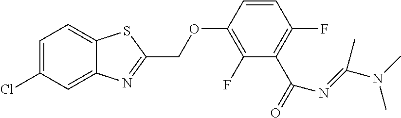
C12=CC(Cl)=CC=C1SC(COC1=C(F)C(C(=O)N=C(N(C)C)C)=C(F)C=C1)=N2
